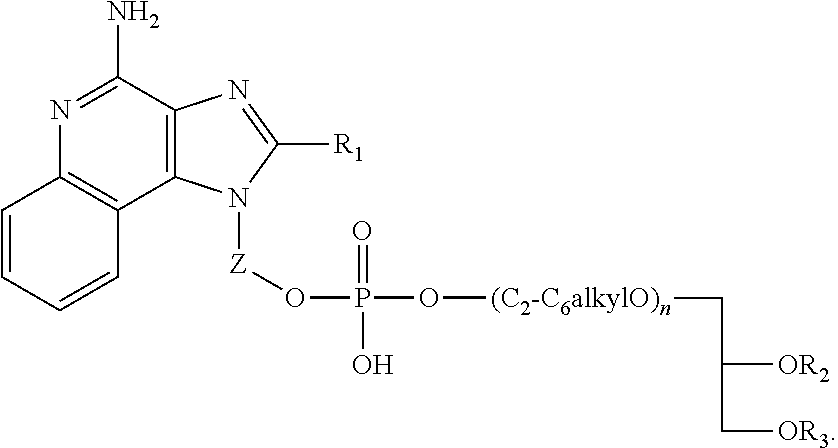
C12=C(C3=C(C(N)=N1)N=C([R1])N3[Z]OP(O[(C2-C6alkylO)n]CC([OR2])C[OR3])(=O)O)C=CC=C2
